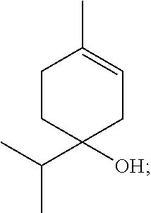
C1CC(C(C)C)([OH])CC=C1C
